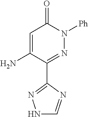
C1(C2=NN([Ph])C(=O)C=C2N)=NNC=N1
